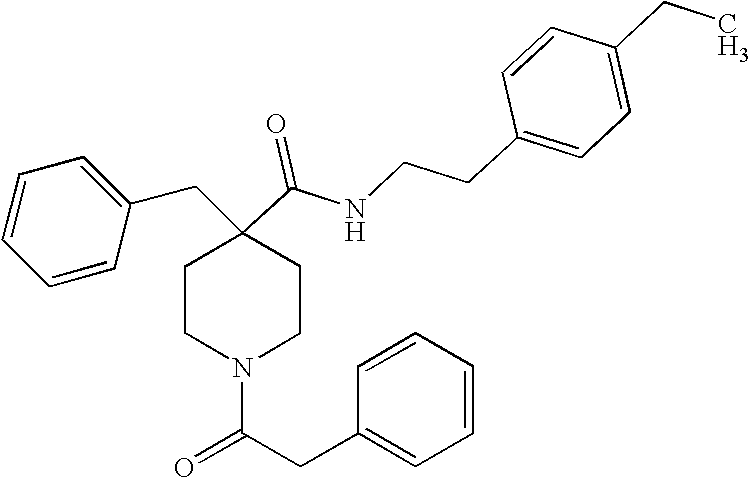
C1=CC=CC(CC2(C(=O)NCCC3=CC=C(CC)C=C3)CCN(C(CC3=CC=CC=C3)=O)CC2)=C1
